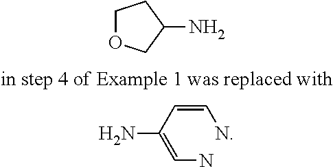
C1OCC(N)C1.C(=CC(=CN)N)N
